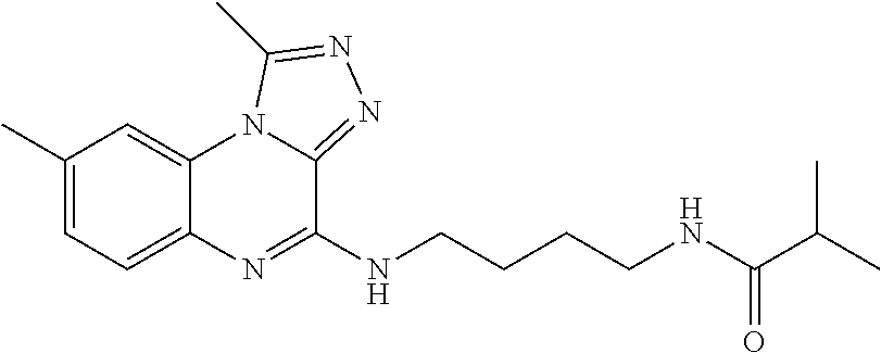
C1(C)=CC=C2C(=C1)N1C(=NN=C1C)C(NCCCCNC(C(C)C)=O)=N2
